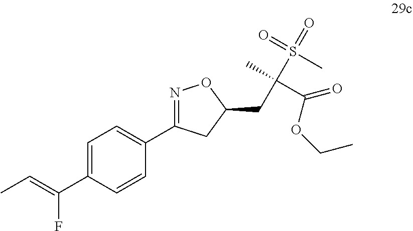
C1=C(C(=CC)F)C=CC(C2=NOC(CC(C)(S(=O)(C)=O)C(=O)OCC)C2)=C1
